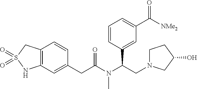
C12=C(C=CC(CC(N(C(CN3CCC(O)C3)C3=CC(C([NMe2])=O)=CC=C3)C)=O)=C1)CS(=O)(=O)N2
